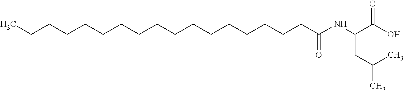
C(CC(C)C)(C(O)=O)NC(CCCCCCCCCCCCCCCCC)=O
